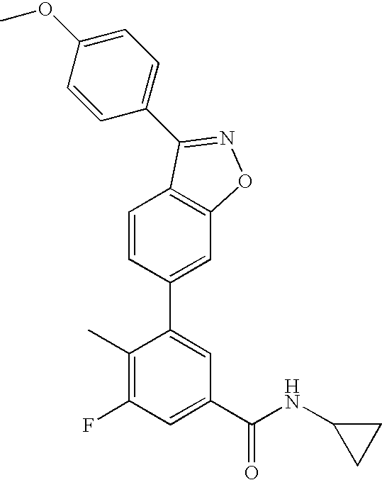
C1=CC(C2=CC(C(NC3CC3)=O)=CC(F)=C2C)=CC2=C1C(C1=CC=C(OC)C=C1)=NO2
